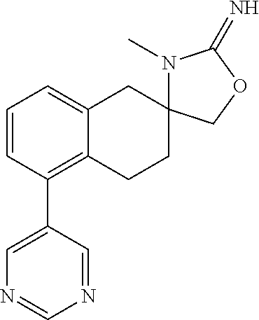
C1=CC(C2=CN=CN=C2)=C2C(=C1)CC1(CC2)N(C)C(=N)OC1
